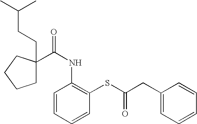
C(CC(C)C)C1(C(NC2=C(SC(=O)CC3=CC=CC=C3)C=CC=C2)=O)CCCC1
